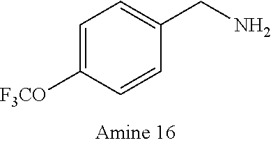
C1=CC(CN)=CC=C1[F3CO]
